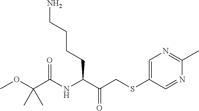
COC(C(NC(C(CSC1=CN=C(C)N=C1)=O)CCCCN)=O)(C)C
